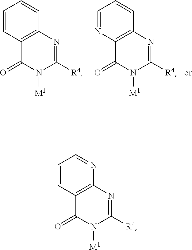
C1=CC2=C(C=C1)N=C([R4])N([M1])C2=O.C1=NC2=C(C=C1)N=C([R4])N([M1])C2=O.C1=CC2=C(N=C1)N=C([R4])N([M1])C2=O
